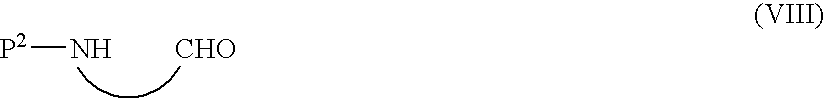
N[P2].[CHO]
